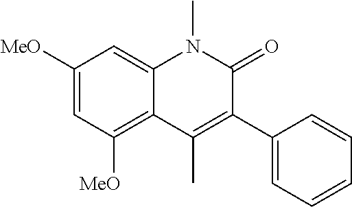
C1([MeO])=CC([MeO])=C2C(=C1)N(C)C(=O)C(C1=CC=CC=C1)=C2C
